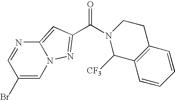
C(=O)(C1=NN2C=C(Br)C=NC2=C1)N1CCC2=C(C=CC=C2)C1[CF3]
